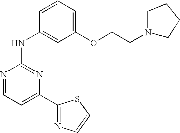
N1=CC=C(C2=NC=CS2)N=C1NC1=CC(OCCN2CCCC2)=CC=C1
